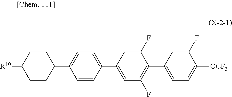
C1(C2=CC=C([OCF3])C(F)=C2)=C(F)C=C(C2=CC=C(C3CCC([R10])CC3)C=C2)C=C1F
